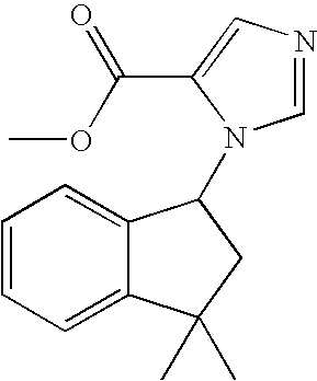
C1=NC=C(C(OC)=O)N1C1C2=CC=CC=C2C(C)(C)C1
